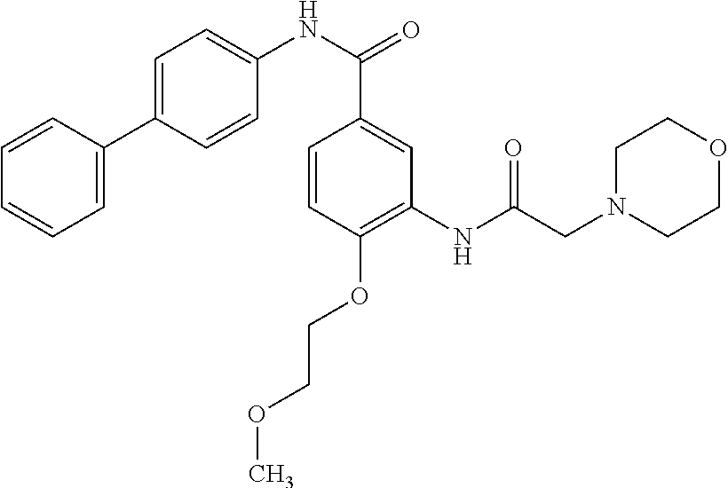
C1=CC(C2=CC=C(NC(C3=CC(NC(CN4CCOCC4)=O)=C(OCCOC)C=C3)=O)C=C2)=CC=C1
